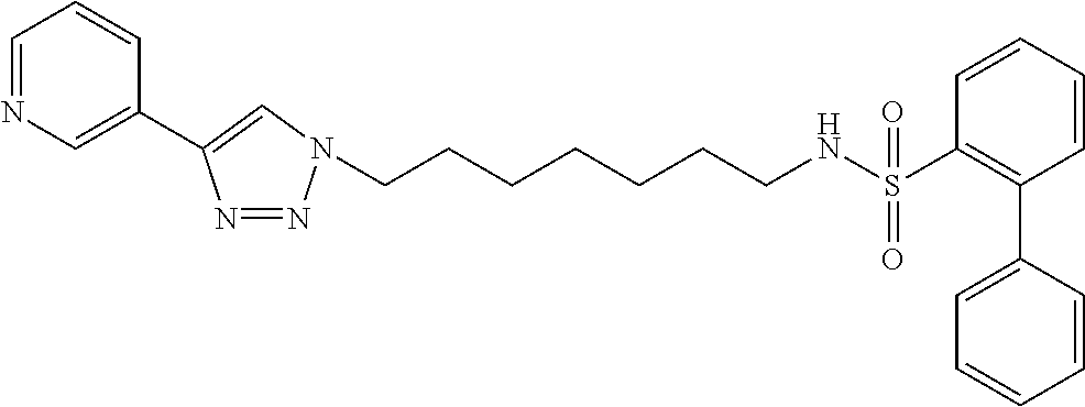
C(CCCCCN1N=NC(C2=CN=CC=C2)=C1)CNS(C1=C(C2=CC=CC=C2)C=CC=C1)(=O)=O
